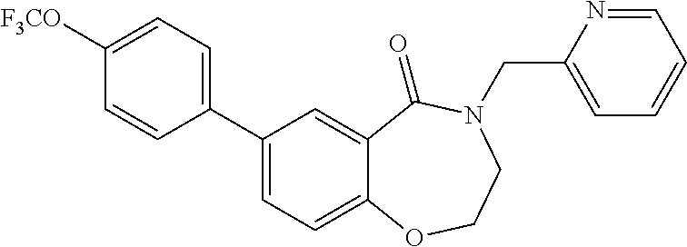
C1(C2=CC=C([F3CO])C=C2)=CC=C2C(=C1)C(=O)N(CC1=CC=CC=N1)CCO2
